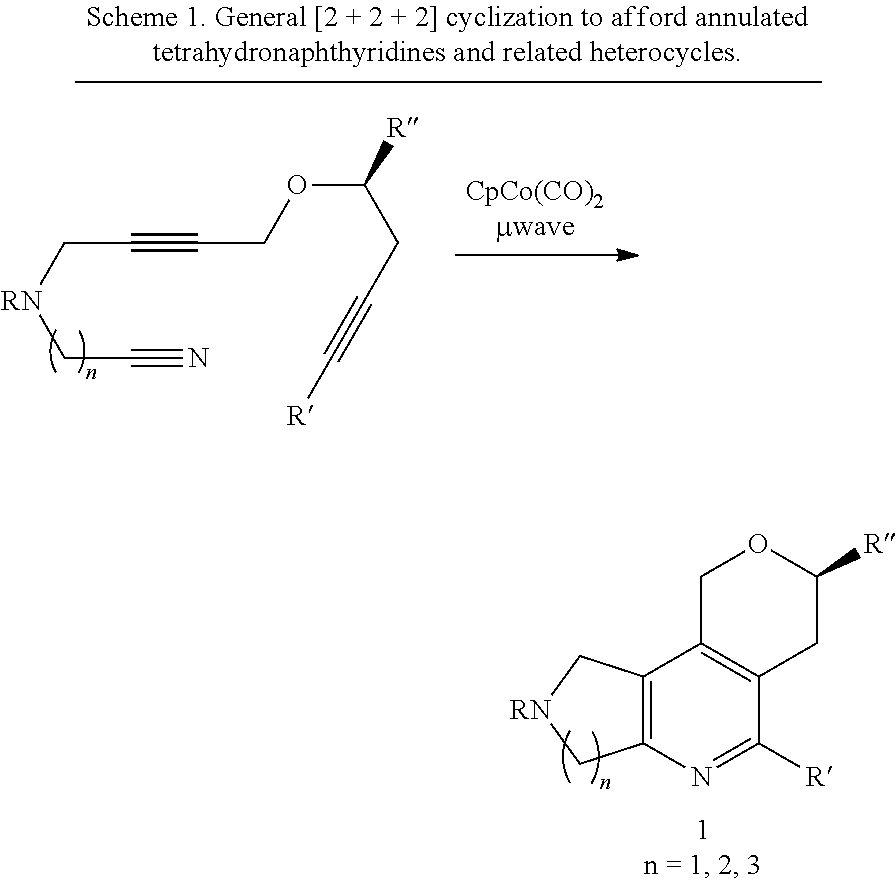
C12=C(N=C([R])C3=C1COC([R])C3)C[RN]C2.C([RN]CC#N)C#CCOC([R])CC#C[R]
